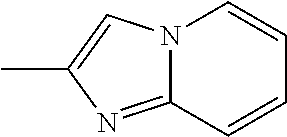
C12=NC(C)=CN1C=CC=C2
